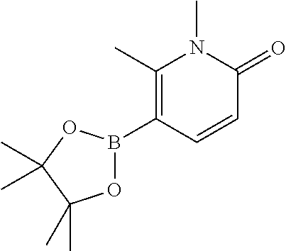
C1(C)=C(B2OC(C)(C)C(C)(C)O2)C=CC(=O)N1C
